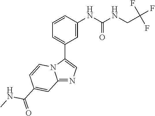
C12=NC=C(C3=CC=CC(NC(NCC(F)(F)F)=O)=C3)N1C=CC(C(=O)NC)=C2
